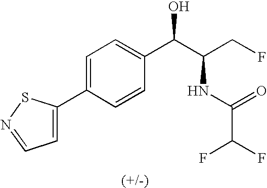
C1=C(C2=CC=NS2)C=CC(C(C(CF)NC(=O)C(F)F)O)=C1
